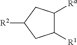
C1([R1])C([Ra])CC([R2])C1
